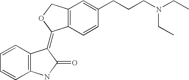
C12=C(C=CC(CCCN(CC)CC)=C1)C(=C1C3=C(C=CC=C3)NC1=O)OC2
